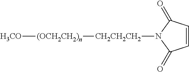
[(OCH2CH2)n]([CH2CH2CH2]N1C(=O)C=CC1=O)[H3CO]
